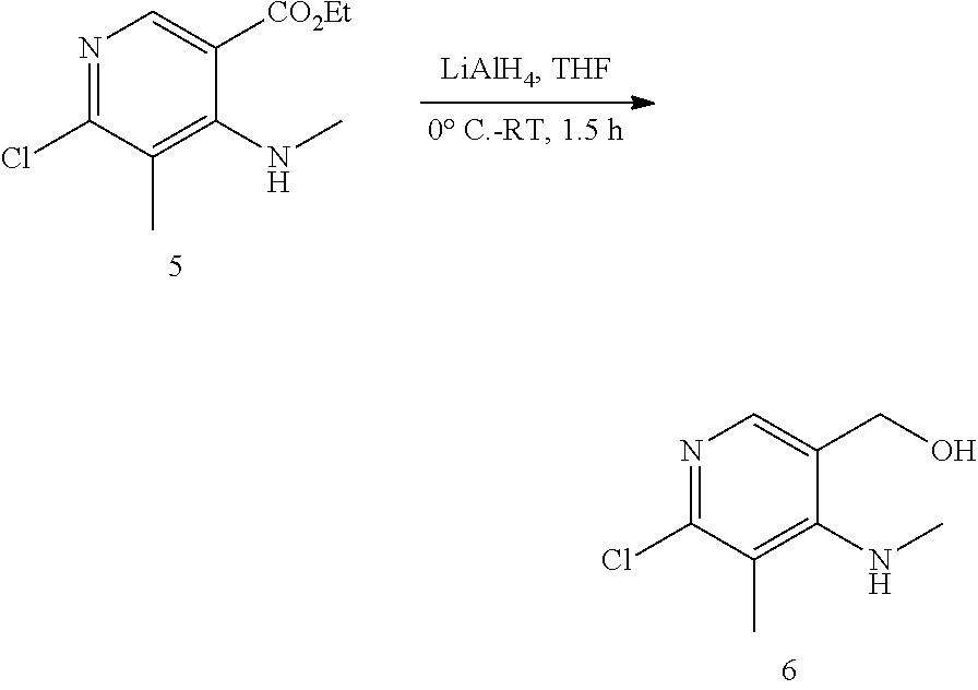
N1=C(Cl)C(C)=C(NC)C(CO)=C1.N1=C(Cl)C(C)=C(NC)C([CO2Et])=C1
